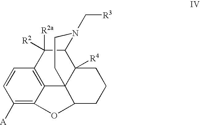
C1([A])=C2C3=C(C=C1)C([R2a])([R2])C1C4([R4])C3(CCN1C[R3])C(CCC4)O2
